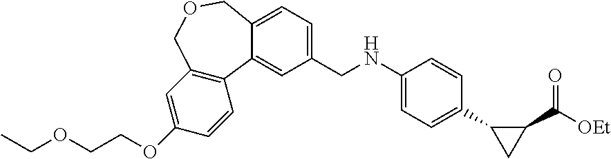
C1(OCCOCC)=CC2=C(C=C1)C1=CC(CNC3=CC=C(C4CC4C([OEt])=O)C=C3)=CC=C1COC2
